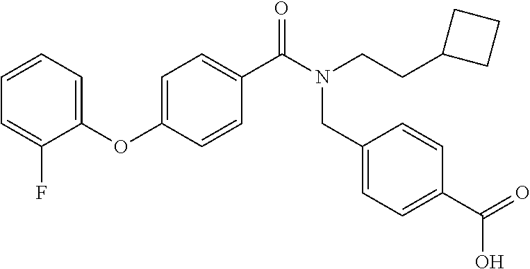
C1(OC2=CC=C(C(N(CCC3CCC3)CC3=CC=C(C(=O)O)C=C3)=O)C=C2)=CC=CC=C1F
